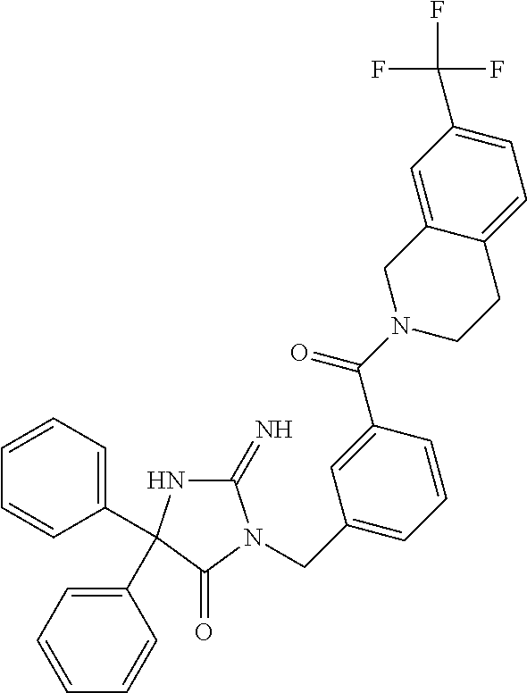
C1(=N)NC(C2=CC=CC=C2)(C2=CC=CC=C2)C(=O)N1CC1=CC=CC(C(N2CCC3=CC=C(C(F)(F)F)C=C3C2)=O)=C1
